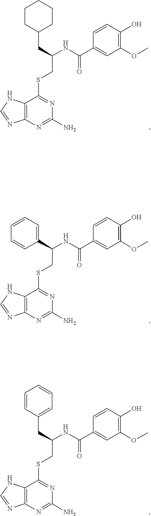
C1(N)=NC2=C(NC=N2)C(SCC(CC2CCCCC2)NC(C2=CC(OC)=C(O)C=C2)=O)=N1.C1(N)=NC2=C(NC=N2)C(SCC(C2=CC=CC=C2)NC(C2=CC(OC)=C(O)C=C2)=O)=N1.C1(N)=NC2=C(NC=N2)C(SCC(CC2=CC=CC=C2)NC(C2=CC(OC)=C(O)C=C2)=O)=N1
